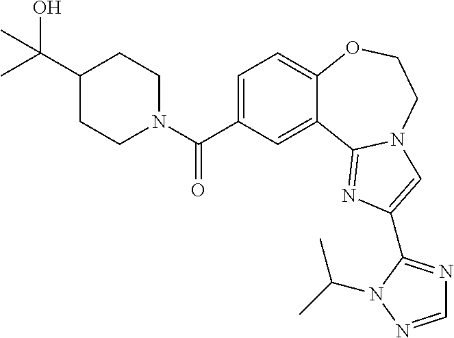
C1=C(C(N2CCC(C(C)(O)C)CC2)=O)C=C2C(=C1)OCCN1C2=NC(C2=NC=NN2C(C)C)=C1
